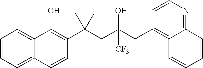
C12=CC=CC=C1C=CC(C(CC(CC1=C3C(=NC=C1)C=CC=C3)(O)[CF3])(C)C)=C2O
